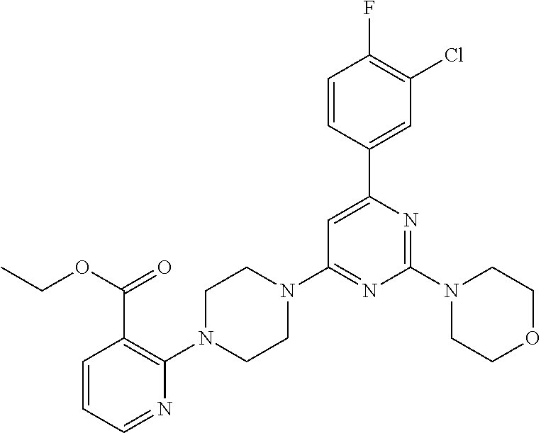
C1=CC=NC(N2CCN(C3=NC(N4CCOCC4)=NC(C4=CC(Cl)=C(F)C=C4)=C3)CC2)=C1C(OCC)=O
